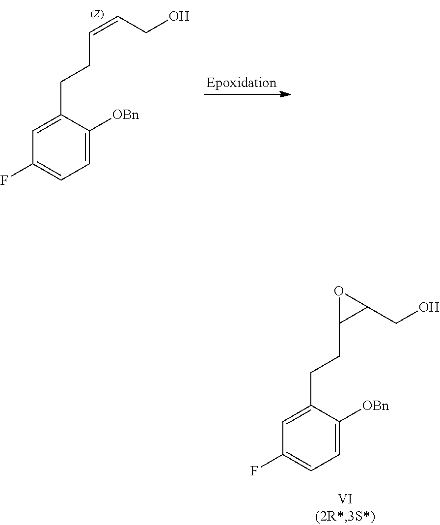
C1=C([OBn])C(CCC=CCO)=CC(F)=C1.C1=C([OBn])C(CCC2C(CO)O2)=CC(F)=C1
